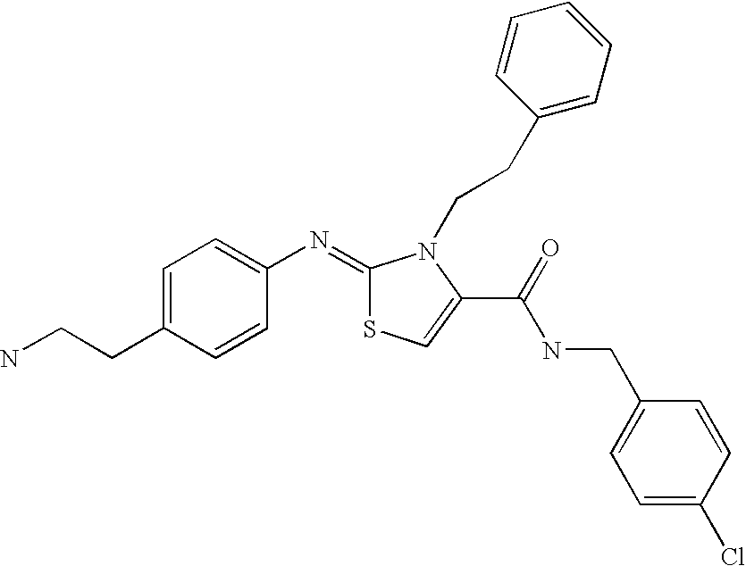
C(C1=CC=C(N=C2SC=C(C(NCC3=CC=C(Cl)C=C3)=O)N2CCC2=CC=CC=C2)C=C1)CN
